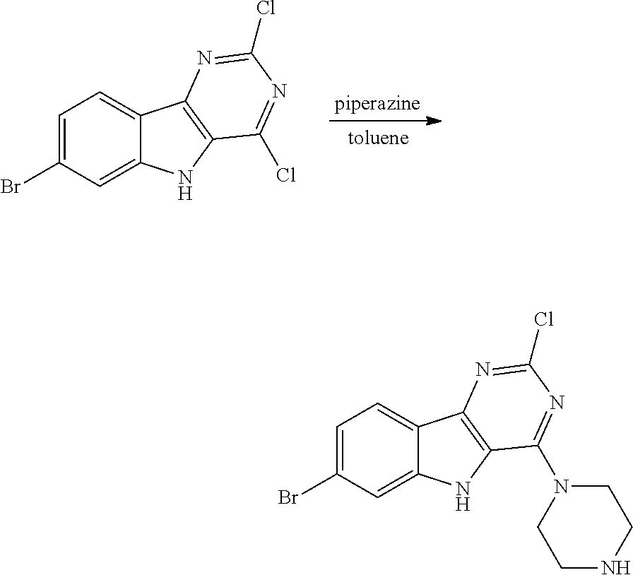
C1=C(Br)C=C2C(=C1)C1=C(N2)C(Cl)=NC(Cl)=N1.C1=C(Br)C=C2C(=C1)C1=C(N2)C(N2CCNCC2)=NC(Cl)=N1
